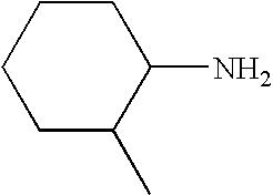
C1CC(C)C(N)CC1
